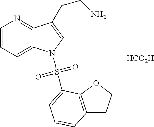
[HCO2H].C1=CC=C2C(=N1)C(CCN)=CN2S(=O)(=O)C1=CC=CC2=C1OCC2
